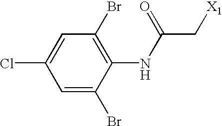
C1=C(Br)C(NC(C[X1])=O)=C(Br)C=C1Cl
